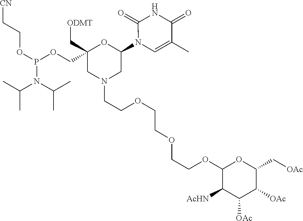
C1(N2C=C(C)C(=O)NC2=O)OC(COP(OCC[CN])N(C(C)C)C(C)C)(C[ODMT])CN(CCOCCOCCOC2C([AcHN])C([OAc])C([OAc])C(C[OAc])O2)C1
